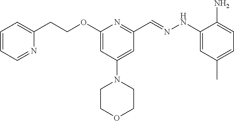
C1(CCOC2=CC(N3CCOCC3)=CC(C=NNC3=CC(C)=CC=C3N)=N2)=CC=CC=N1
